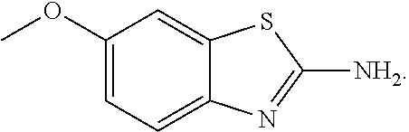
C1(OC)=CC=C2C(=C1)SC([NH2])=N2
